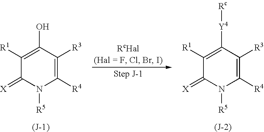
C1([R1])=C(O)C([R3])=C([R4])N([R5])C1=[X].C1([R1])=C([Y4][Rc])C([R3])=C([R4])N([R5])C1=[X]
